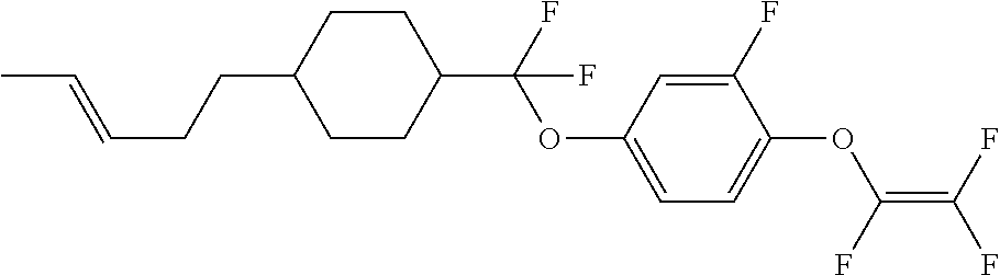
C1CC(C(F)(OC2=CC=C(OC(=C(F)F)F)C(F)=C2)F)CCC1CCC=CC
